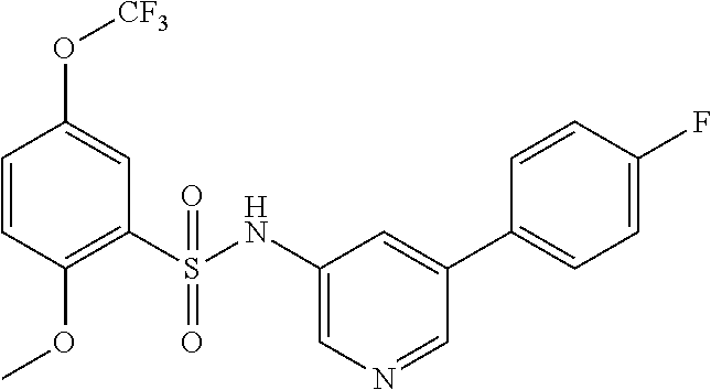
C1=CC(OC)=C(S(NC2=CN=CC(C3=CC=C(F)C=C3)=C2)(=O)=O)C=C1O[CF3]
